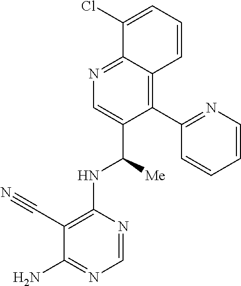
N(C(C1=CN=C2C(=C1C1=NC=CC=C1)C=CC=C2Cl)[Me])C1=C(C#N)C(N)=NC=N1
